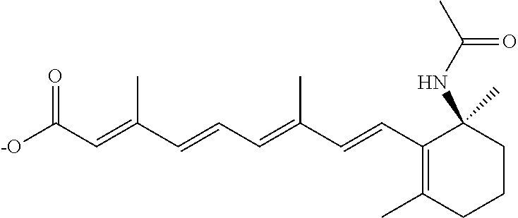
[-O]C(C=C(C=CC=C(C=CC1=C(C)CCCC1(NC(=O)C)C)C)C)=O
